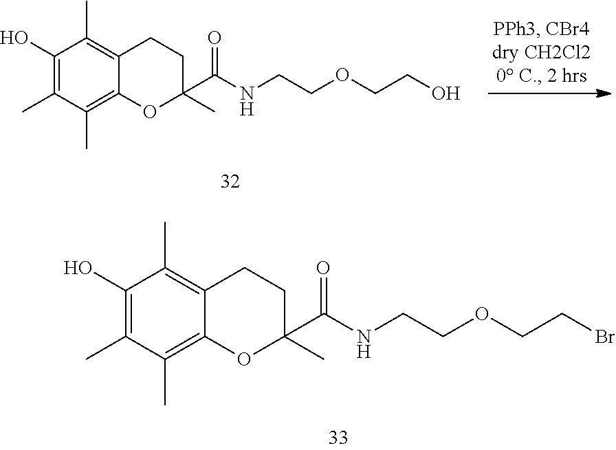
C1(O)=C(C)C(C)=C2C(=C1C)CCC(C)(C(NCCOCCO)=O)O2.C1(O)=C(C)C(C)=C2C(=C1C)CCC(C)(C(NCCOCCBr)=O)O2
